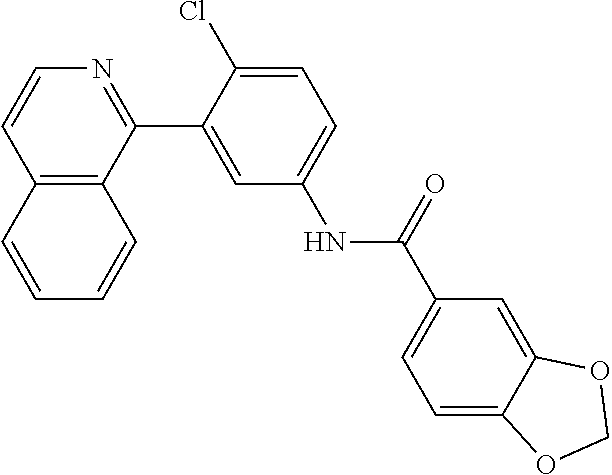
C12=C(C(C3=CC(NC(C4=CC=C5C(=C4)OCO5)=O)=CC=C3Cl)=NC=C1)C=CC=C2
